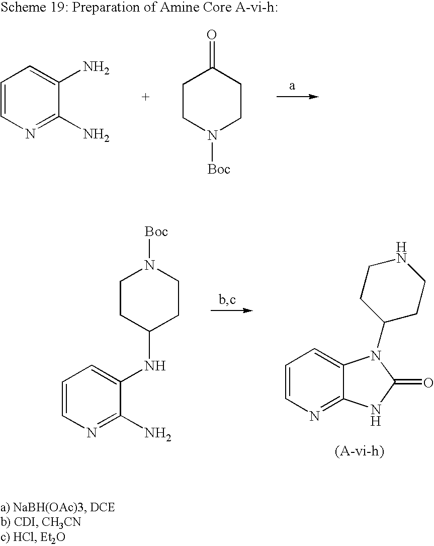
C1=CN=C(N)C(N)=C1.C1CN([Boc])CCC1=O.C1=CN=C2C(=C1)N(C1CCNCC1)C(=O)N2.C1=CN=C(N)C(NC2CCN([Boc])CC2)=C1
